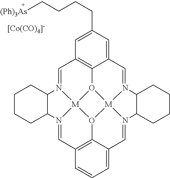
C1=N2[M]34O5C6=C1C=C(CCCC[(Ph)3As])C=C6C=N1[M]56O3C3=C(C=N4C4CCCCC24)C=CC=C3C=N6C2CCCCC12.[[Co(CO)4]-]
